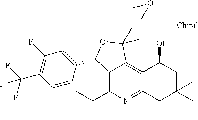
C12=C(C(C)C)N=C3C(=C1C1(OC2C2=CC(F)=C(C(F)(F)F)C=C2)CCOCC1)C(O)CC(C)(C)C3
